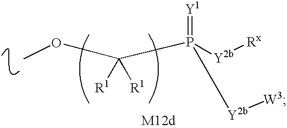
COC([R1])([R1])P(=[Y1])([Y2b][Rx])[Y2b][W3]
